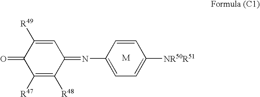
[M].C1=C([NR50R51])C=CC(N=C2C([R48])=C([R47])C(=O)C([R49])=C2)=C1
